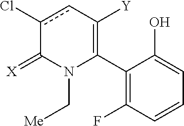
C1(C2=C([Y])cc(Cl)C(=[X])N2C[Me])=C(F)C=CC=C1O
